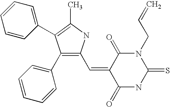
C1(C2=CC=CC=C2)=C(C=C2C(=O)NC(=S)N(CC=C)C2=O)NC(C)=C1C1=CC=CC=C1
